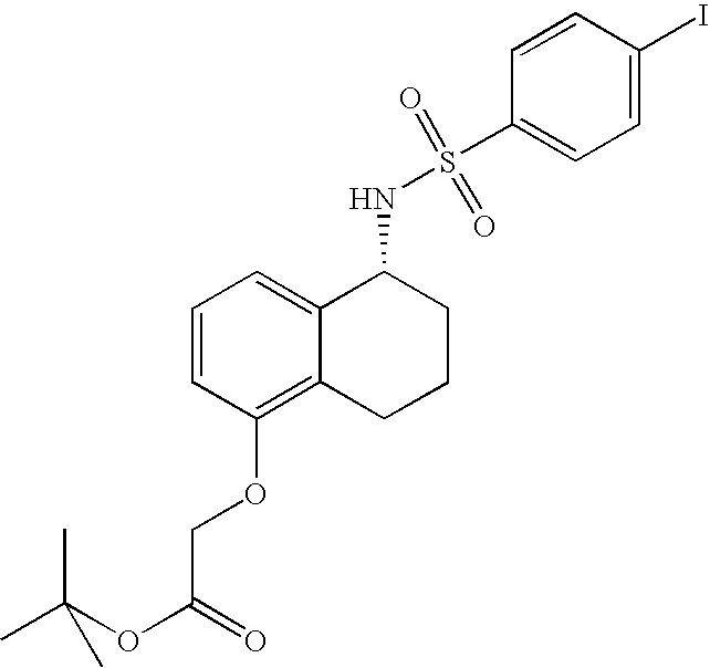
C1=CC(OCC(OC(C)(C)C)=O)=C2C(=C1)C(NS(C1=CC=C(I)C=C1)(=O)=O)CCC2
